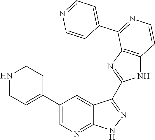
N1CC=C(C2=CN=C3C(=C2)C(C2=NC4=C(N2)C=CN=C4C2=CC=NC=C2)=N[N H]3)CC1
